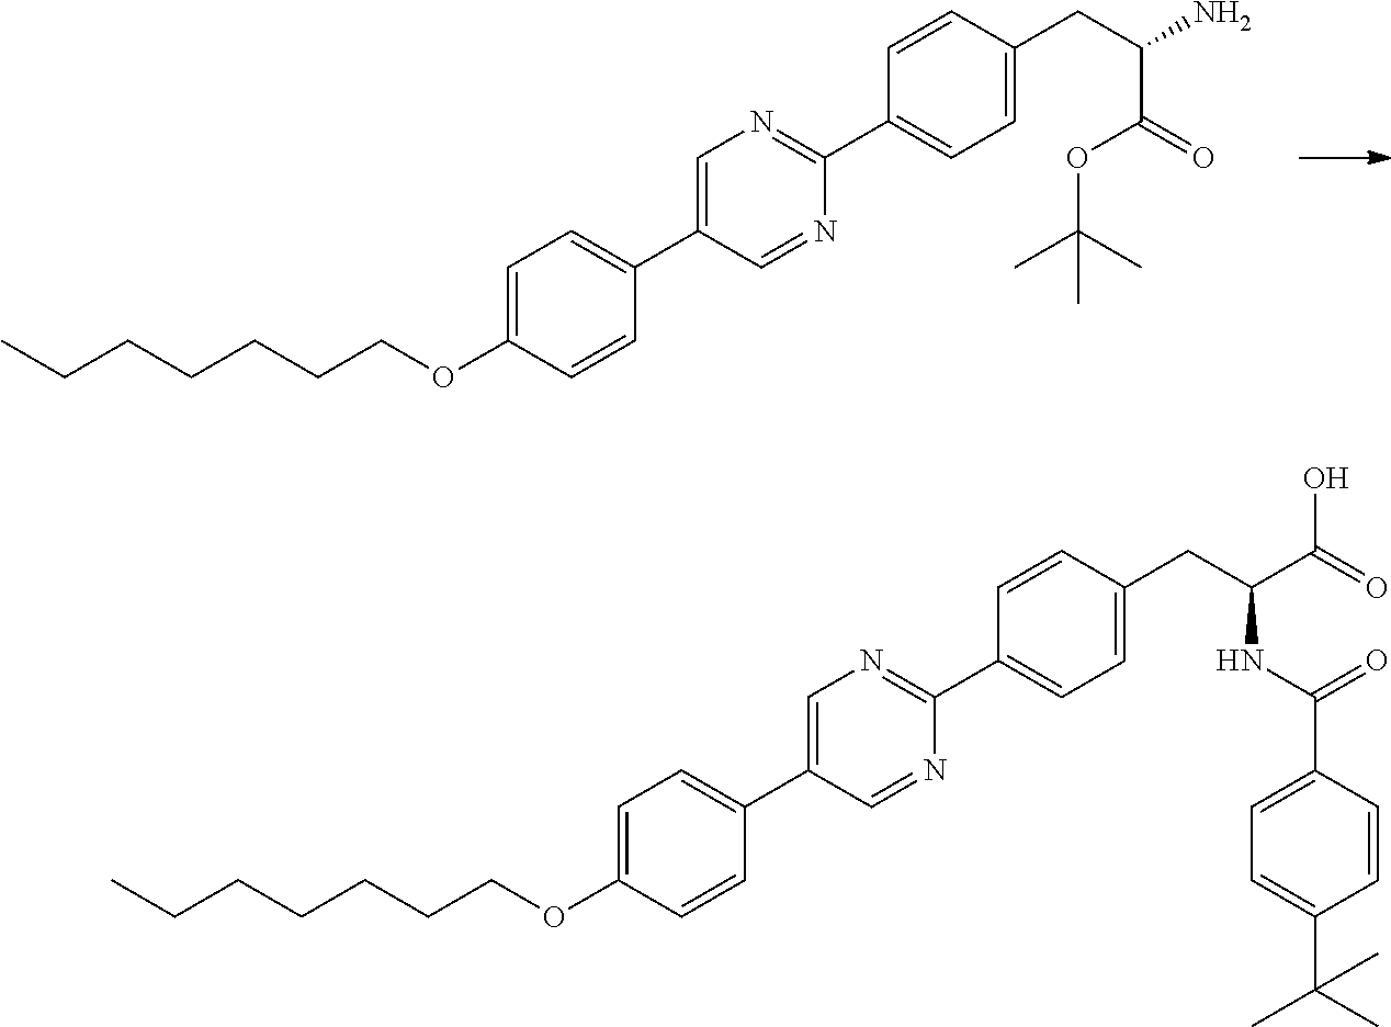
C1=C(OCCCCCCC)C=CC(C2=CN=C(C3=CC=C(CC(N)C(=O)OC(C)(C)C)C=C3)N=C2)=C1.C1=C(OCCCCCCC)C=CC(C2=CN=C(C3=CC=C(CC(C(=O)O)NC(C4=CC=C(C(C)(C)C)C=C4)=O)C=C3)N=C2)=C1
